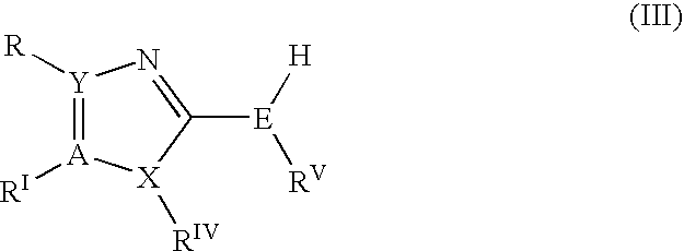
[Y]1([R])=[A]([RI])[X]([RIV])C([E]([H])[RV])=N1
